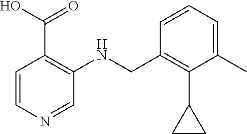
C1(CNC2=C(C(O)=O)C=CN=C2)=C(C2CC2)C(C)=CC=C1
